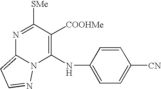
N1=C([SMe])C([COOHMe])=C(NC2=CC=C([CN])C=C2)N2C1=CC=N2
